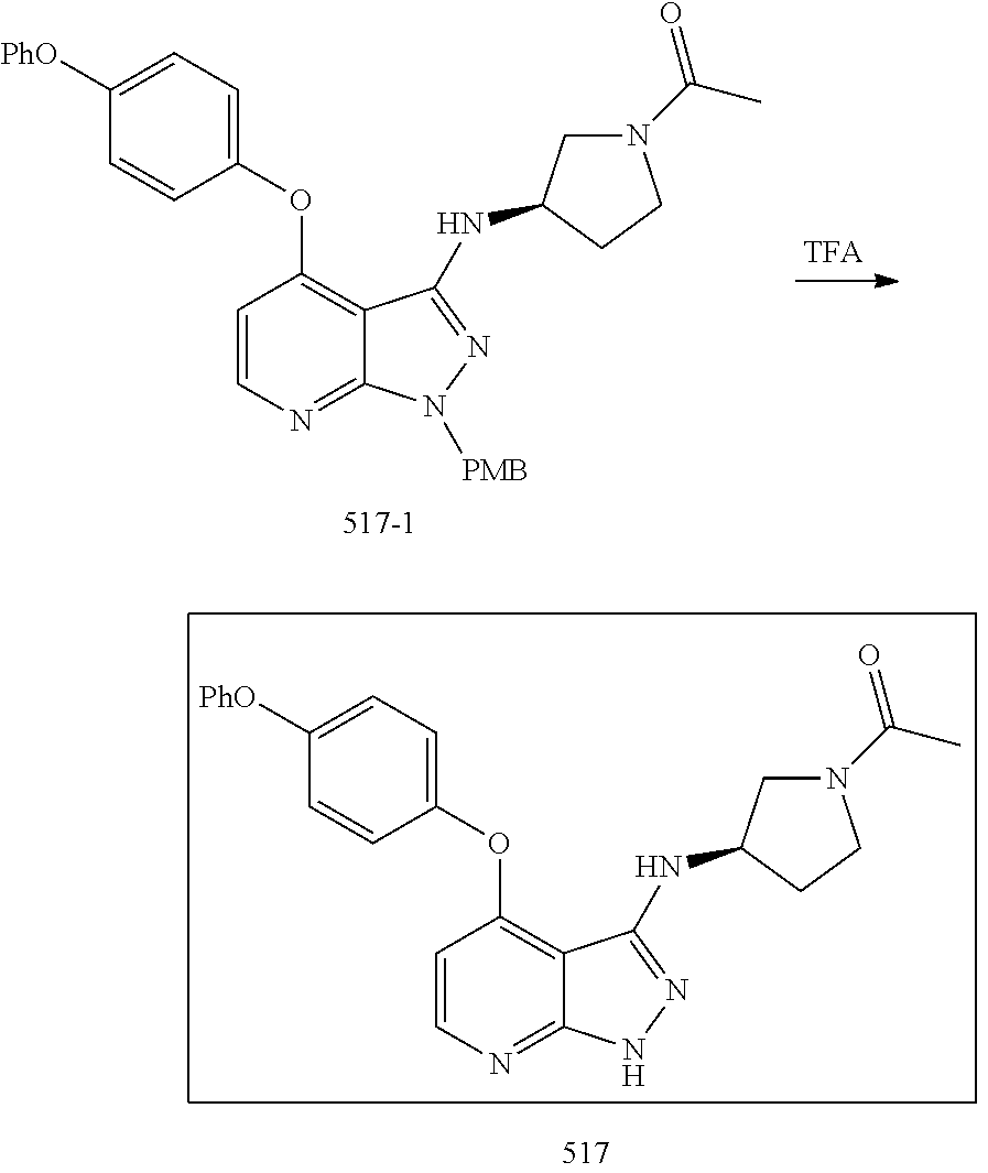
C1(OC2=C3C(=NC=C2)N([PMB])N=C3NC2CN(C(C)=O)CC2)=CC=C([PhO])C=C1.C1(OC2=C3C(=NC=C2)NN=C3NC2CN(C(C)=O)CC2)=CC=C([PhO])C=C1
